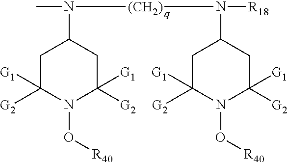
C1C([G2])([G1])N(O[R40])C([G2])([G1])CC1N([(CH2)]N(C1CC([G2])([G1])N(O[R40])C([G2])([G1])C1)[R18])C
